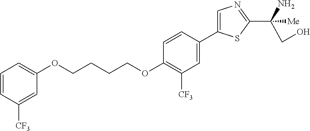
C1(OCCCCOC2=C([CF3])C=C(C3=CN=C(C(CO)(N)[Me])S3)C=C2)=CC=CC([CF3])=C1
